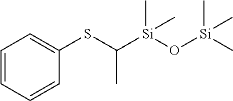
C1(SC([Si](O[Si](C)(C)C)(C)C)C)=CC=CC=C1
